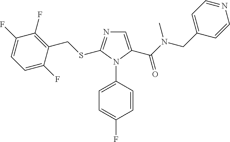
C1=C(C(N(CC2=CC=NC=C2)C)=O)N(C2=CC=C(F)C=C2)C(SCC2=C(F)C(F)=CC=C2F)=N1
